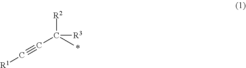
[R2]C(C)(C#C[R1])[R3]
